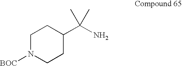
C1N([BOC])CCC(C(N)(C)C)C1
